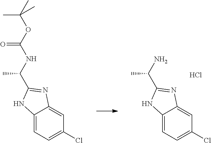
NC(C)C1=NC2=CC(Cl)=CC=C2N1.Cl.CC(OC(=O)NC(C)C1=NC2=CC(Cl)=CC=C2N1)(C)C
